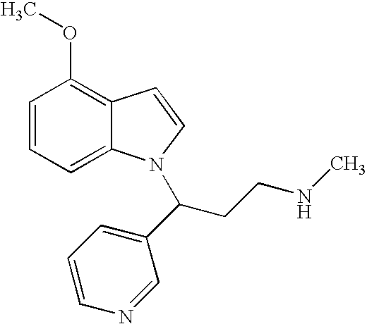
C1=CC=C2C(=C1OC)C=CN2C(CCNC)C1=CC=CN=C1
